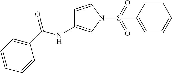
C1(C(=O)NC2=CN(S(C3=CC=CC=C3)(=O)=O)C=C2)=CC=CC=C1
